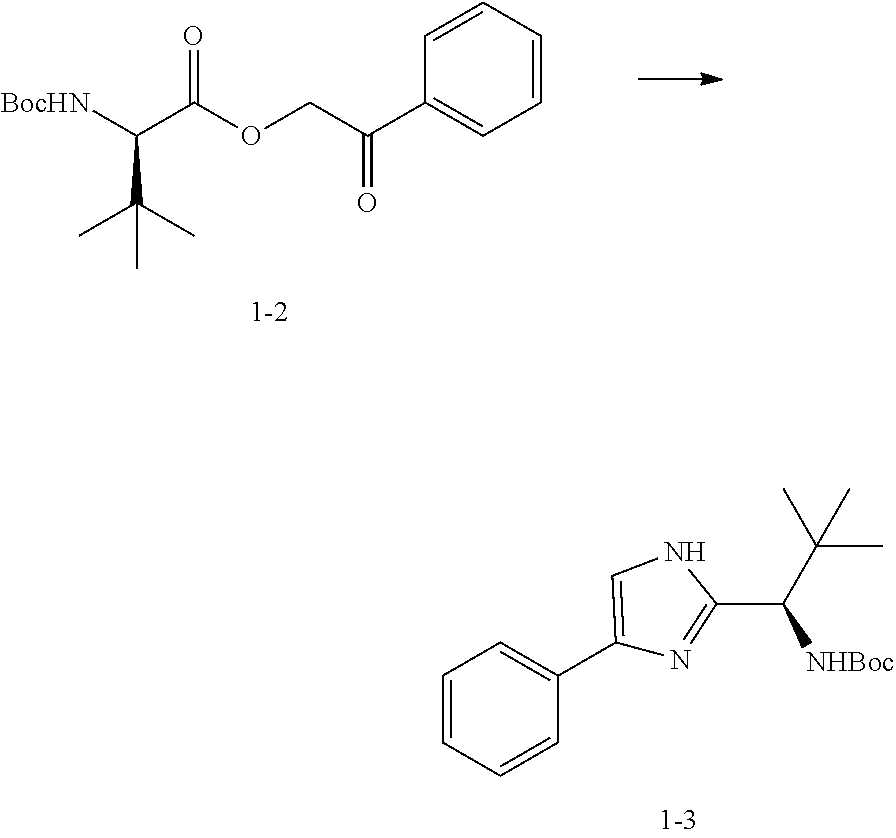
C1=CC=CC(C2=CNC(C(C(C)(C)C)[NHBoc])=N2)=C1.C1=CC=CC(C(COC(C([BocHN])C(C)(C)C)=O)=O)=C1
